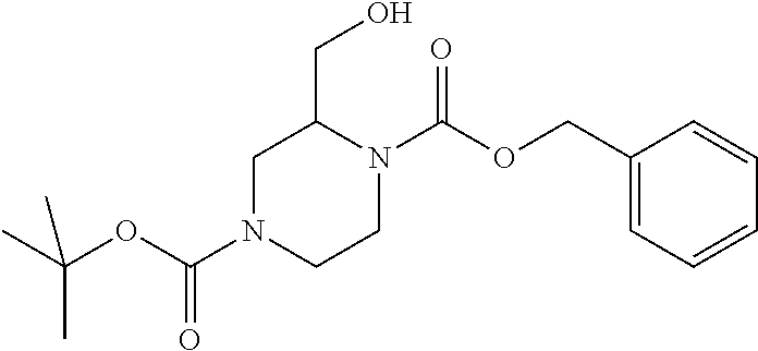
OCC1CN(C(OC(C)(C)C)=O)CCN1C(=O)OCC1=CC=CC=C1
